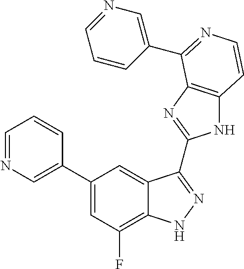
C1(C2=CN=CC=C2)=CC(F)=C2C(=C1)C(C1=NC3=C(N1)C=CN=C3C1=CN=CC=C1)=NN2
